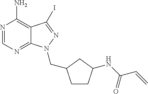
N1=CN=C2C(=C1N)C(I)=NN2CC1CCC(NC(=O)C=C)C1
